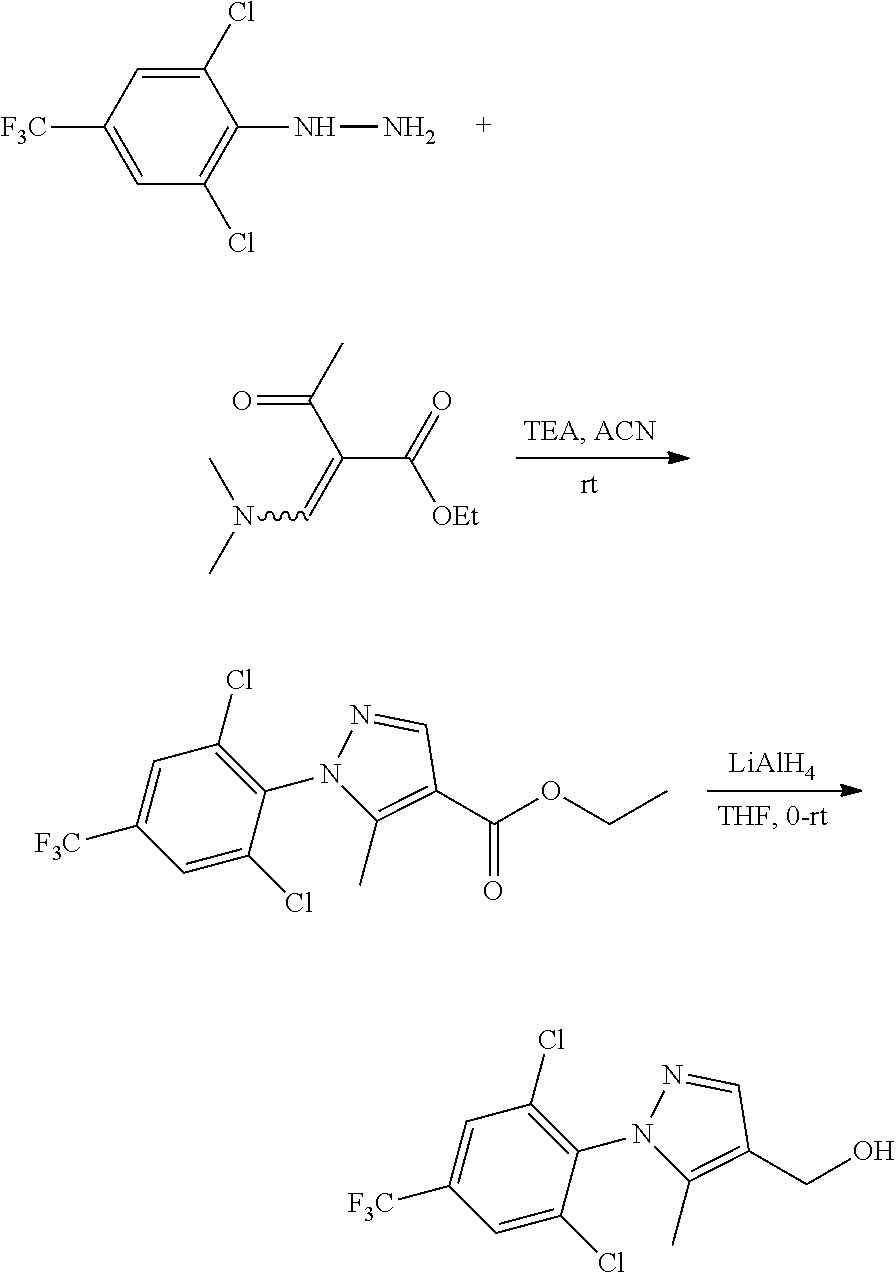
C1(Cl)=CC([F3C])=CC(Cl)=C1NN.C(=O)(C(=CN(C)C)C([OEt])=O)C.[LiAlH4].C1(Cl)=CC([F3C])=CC(Cl)=C1N1C(C)=C(C(OCC)=O)C=N1.C1(Cl)=CC([F3C])=CC(Cl)=C1N1C(C)=C(CO)C=N1
